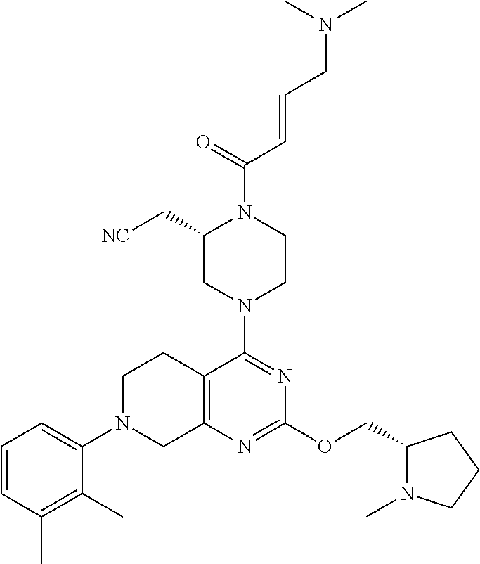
C12=C(N=C(OCC3N(C)CCC3)N=C1N1CCN(C(=O)C=CCN(C)C)C(C[NC])C1)CN(C1=CC=CC(C)=C1C)CC2
